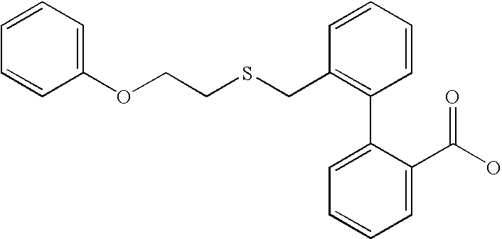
C(C1=C(C2=CC=CC=C2C(O)=O)C=CC=C1)SCCOC1=CC=CC=C1
